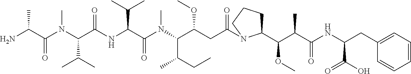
NC(C(N(C(C(NC(C(N(C(C(CC(=O)N1C(C(C(C(NC(CC2=CC=CC=C2)C(O)=O)=O)C)OC)CCC1)OC)C(CC)C)C)=O)C(C)C)=O)C(C)C)C)=O)C
